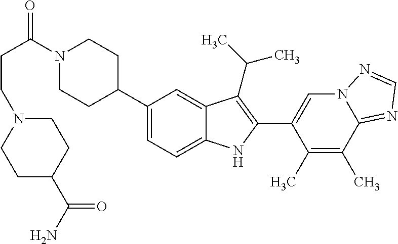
C(C(=O)N1CCC(C2=CC=C3C(=C2)C(C(C)C)=C(C2=CN4C(=NC=N4)C(C)=C2C)N3)CC1)CN1CCC(C(N)=O)CC1
